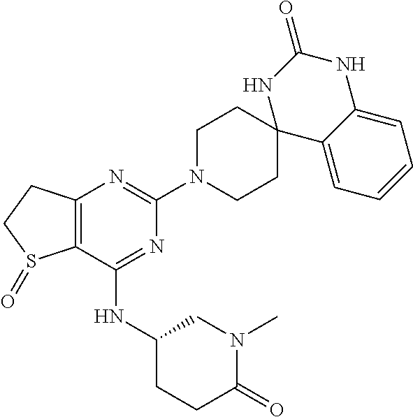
C12=C(C(NC3CCC(=O)N(C)C3)=NC(N3CCC4(CC3)C3=CC=CC=C3NC(=O)N4)=N1)S(=O)CC2
